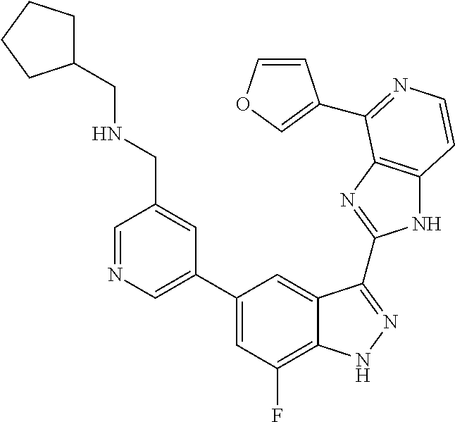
C1=C(C2=CC(F)=C3C(=C2)C(C2=NC4=C(N2)C=CN=C4C2=COC=C2)=NN3)C=C(CNCC2CCCC2)C=N1
